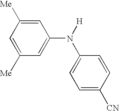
C1=C([Me])C=C(N(C2=CC=C([CN])C=C2)[H])C=C1[Me]
